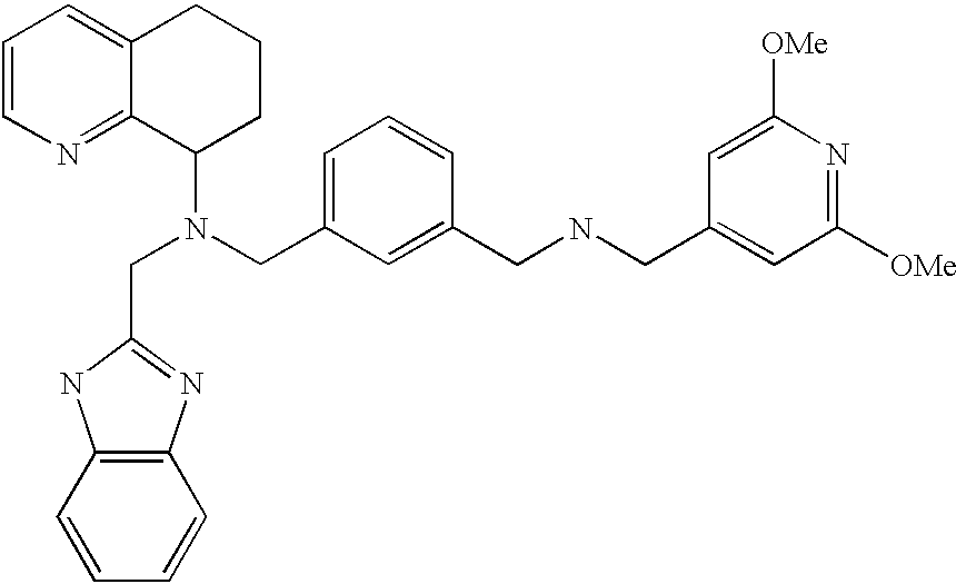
C1=CN=C2C(=C1)CCCC2N(CC1=NC2=C(N1)C=CC=C2)CC1=CC=CC(CNCC2=CC([OMe])=NC([OMe])=C2)=C1
